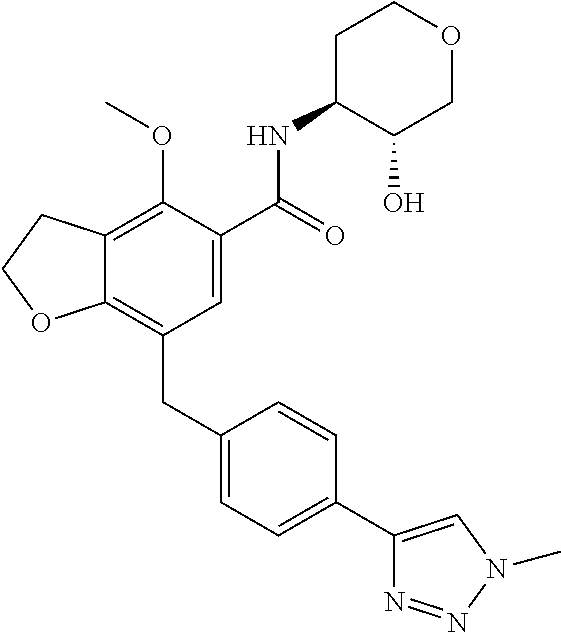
C12=C(CC3=CC=C(C4=CN(C)N=N4)C=C3)C=C(C(NC3C(O)COCC3)=O)C(OC)=C1CCO2
